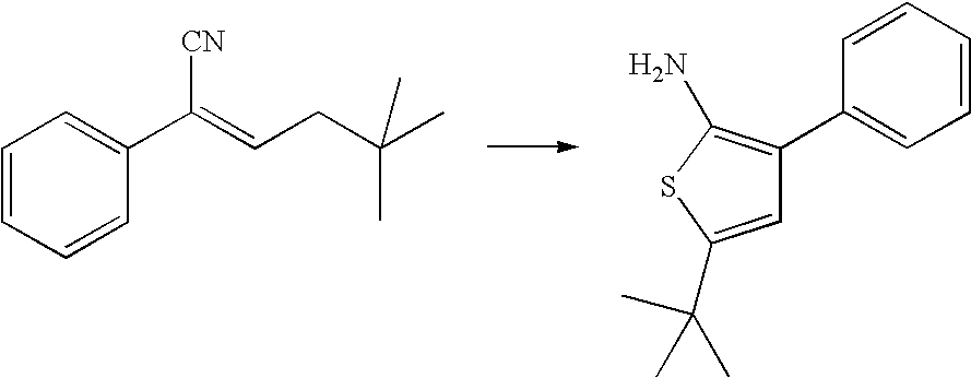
C1=CC=CC(C(=CCC(C)(C)C)[CN])=C1.C1(C2=C(N)SC(C(C)(C)C)=C2)=CC=CC=C1
